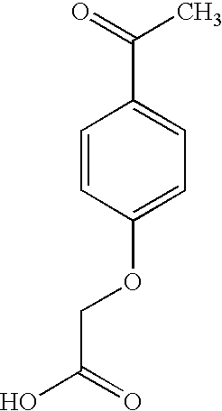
C1=CC(OCC(O)=O)=CC=C1C(=O)C
